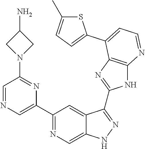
C1(C2=NC=C3C(=C2)C(C2=NC4=C(N2)N=CC=C4C2=CC=C(C)S2)=NN3)=CN=CC(N2CC(N)C2)=N1
